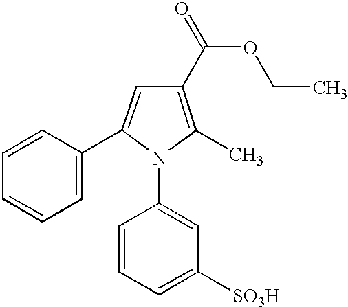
C1(C)=C(C(OCC)=O)C=C(C2=CC=CC=C2)N1C1=CC([SO3H])=CC=C1
